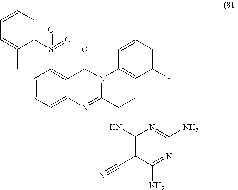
C1=CC=C2C(=C1S(C1=CC=CC=C1C)(=O)=O)C(=O)N(C1=CC(F)=CC=C1)C(C(NC1=C(C#N)C(N)=NC(N)=N1)C)=N2
